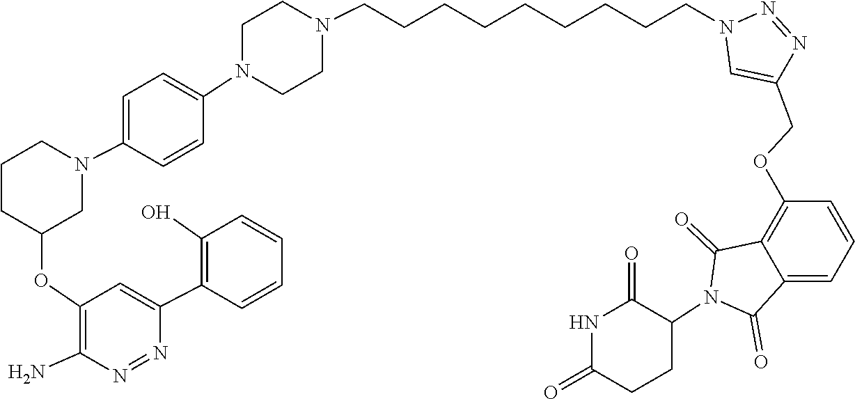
N1=NC(N)=C(OC2CCCN(C3=CC=C(N4CCN(CCCCCCCCCN5N=NC(COC6=C7C(=CC=C6)C(=O)N(C6CCC(=O)NC6=O)C7=O)=C5)CC4)C=C3)C2)C=C1C1=C(O)C=CC=C1
